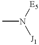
CN([J1])[E5]
